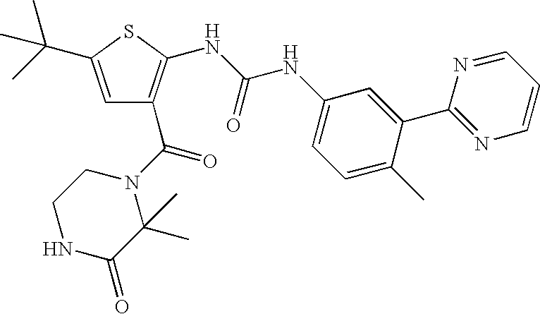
C1=C(C(C)(C)C)SC(NC(NC2=CC=C(C)C(C3=NC=CC=N3)=C2)=O)=C1C(N1CCNC(=O)C1(C)C)=O
